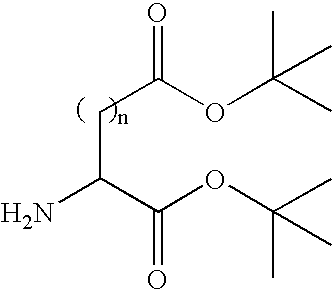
C(C(C(OC(C)(C)C)=O)N)C(OC(C)(C)C)=O
